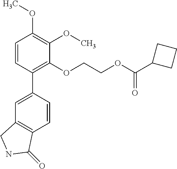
C1=CC(C2=CC3=C(C=C2)C(=O)NC3)=C(OCCOC(C2CCC2)=O)C(OC)=C1OC
